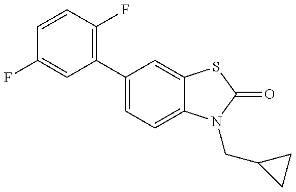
C1(F)=CC(C2=CC=C3C(=C2)SC(=O)N3CC2CC2)=C(F)C=C1
